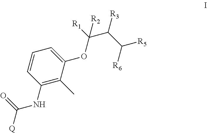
C1(NC([Q])=O)=C(C)C(OC([R1])(C(C([R6])[R5])[R3])[R2])=CC=C1
